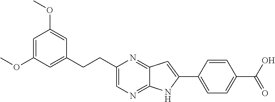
C1=C(OC)C=C(CCC2=CN=C3C(=N2)C=C(C2=CC=C(C(O)=O)C=C2)N3)C=C1OC
